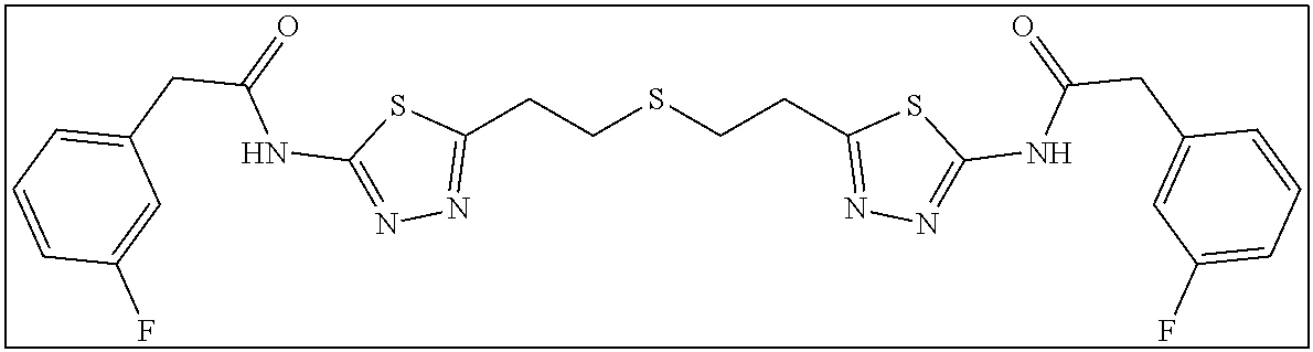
C1(CCSCCC2=NN=C(NC(CC3=CC(F)=CC=C3)=O)S2)=NN=C(NC(CC2=CC=CC(F)=C2)=O)S1
